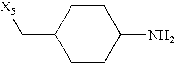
C1(C[X5])CCC(N)CC1
